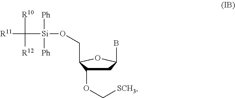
C1C(OC[SCH3])C(CO[Si](C([R11])([R10])[R12])([Ph])[Ph])OC1B
